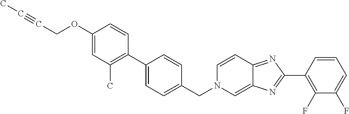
C1(OCC#CC)=CC(C)=C(C2=CC=C(CN3C=C4C(=NC(C5=C(F)C(F)=CC=C5)=N4)C=C3)C=C2)C=C1
